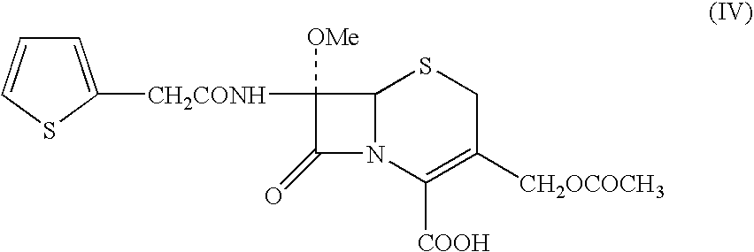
C12N(C([COOH])=C([CH2OCOCH3])CS1)C(=O)C2([CH2CONH]C1=CC=CS1)[OMe]
